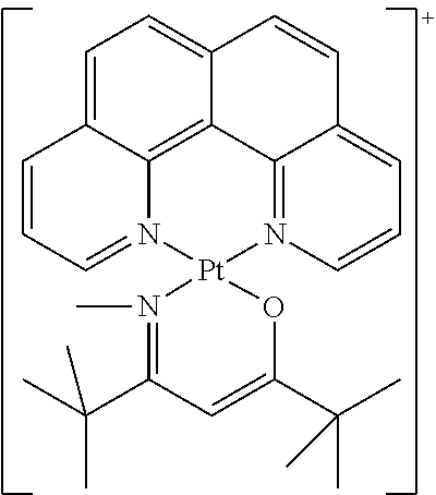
C1=C2C3=C4C(=C1)C=CC1=CC=CN(=C41)[Pt]1(N3=CC=C2)N(C)=C(C(C)(C)C)C=C(C(C)(C)C)O1
